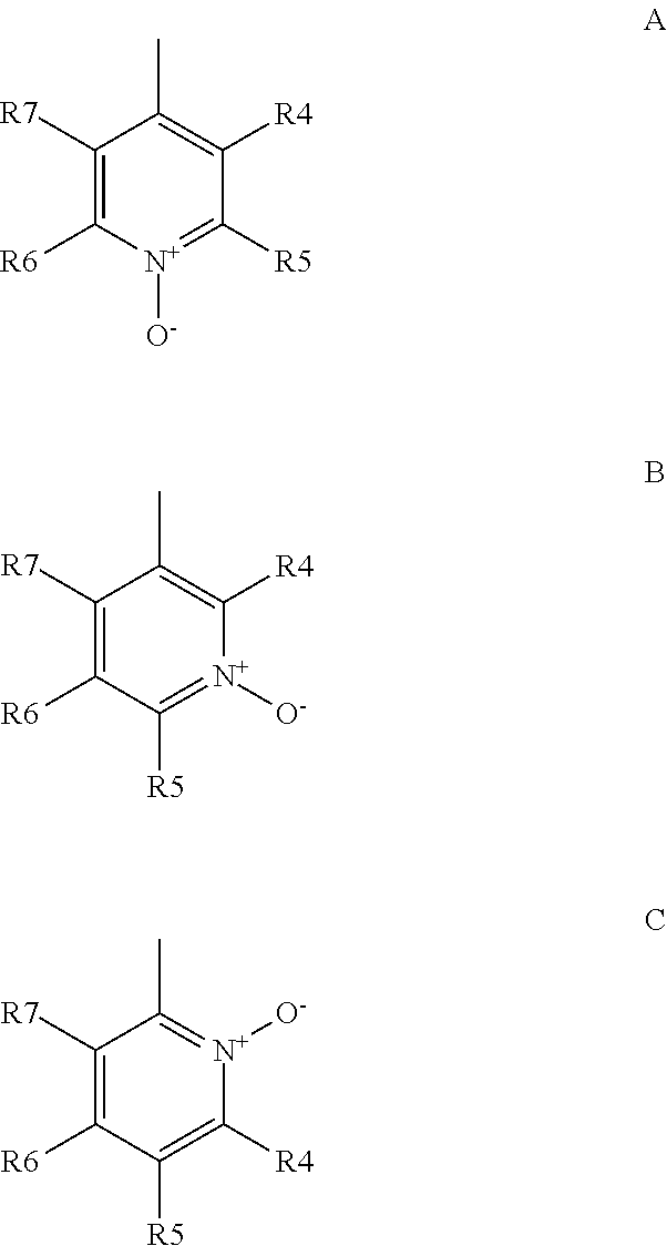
C1([R7])=C([R6])[N+]([O-])=C([R5])C([R4])=C1C.C1([R7])=C([R6])C([R5])=[N+]([O-])C([R4])=C1C.C1([R7])=C([R6])C([R5])=C([R4])[N+]([O-])=C1C
